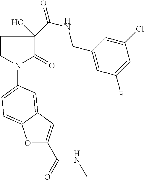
C1CN(C2=CC=C3OC(C(=O)NC)=CC3=C2)C(=O)C1(C(=O)NCC1=CC(F)=CC(Cl)=C1)O
